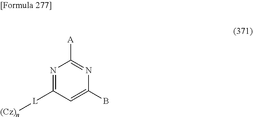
N1=C([L][(Cz)n])C=C(B)N=C1[A]
